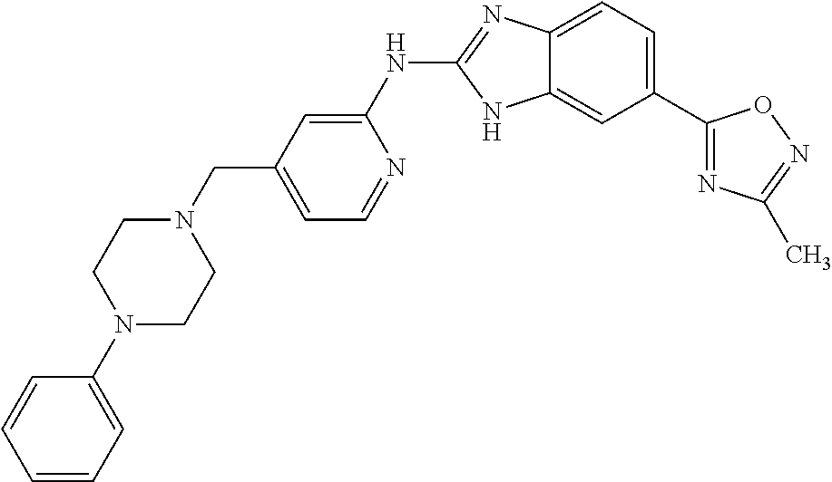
C12=CC=C(C3=NC(C)=NO3)C=C1NC(NC1=CC(CN3CCN(C4=CC=CC=C4)CC3)=CC=N1)=N2
